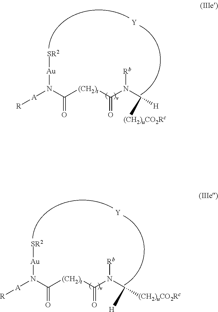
O=C(N([A][R])[Au][SR2])[(CH2)t]C(N(C([H])[(CH2)uCO2Rc])[Rb])=O.[Y].O=C(N([A][R])[Au][SR2])[(CH2)t]C(N(C([(CH2)uCO2Rc])[H])[Rb])=O.[Y]
